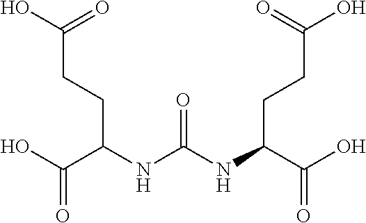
OC(CCC(NC(NC(C(O)=O)CCC(O)=O)=O)C(O)=O)=O
